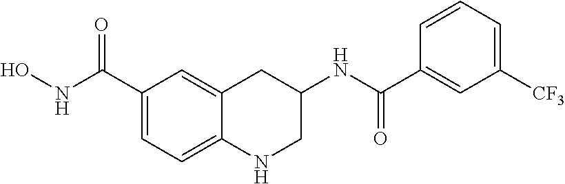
C1(C(NO)=O)=CC=C2C(=C1)CC(NC(C1=CC([CF3])=CC=C1)=O)CN2
